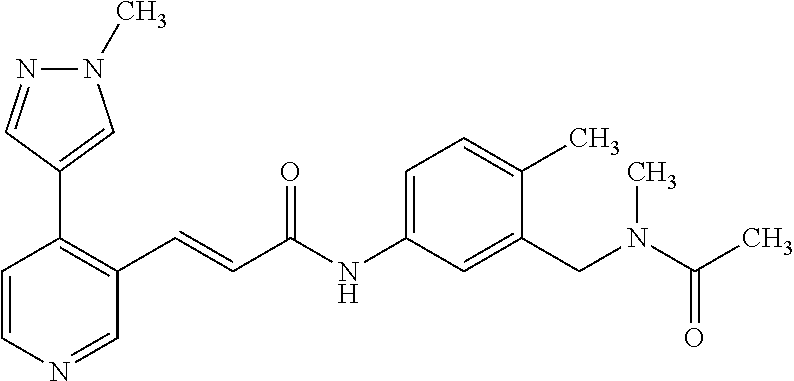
C1(C2=CN(C)N=C2)=C(C=CC(NC2=CC=C(C)C(CN(C)C(=O)C)=C2)=O)C=NC=C1
